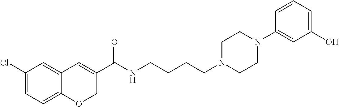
C1(Cl)=CC=C2C(=C1)C=C(C(NCCCCN1CCN(C3=CC(O)=CC=C3)CC1)=O)CO2
